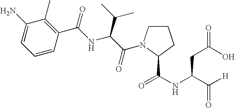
C1(N)=CC=CC(C(NC(C(=O)N2CCCC2C(NC(C([H])=O)CC(O)=O)=O)C(C)C)=O)=C1C
